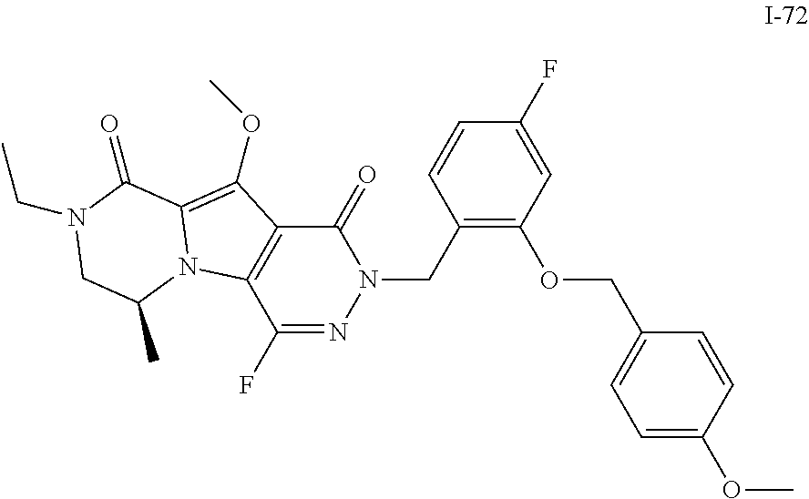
C1(F)=NN(CC2=C(OCC3=CC=C(OC)C=C3)C=C(F)C=C2)C(=O)C2=C1N1C(=C2OC)C(=O)N(CC)CC1C
